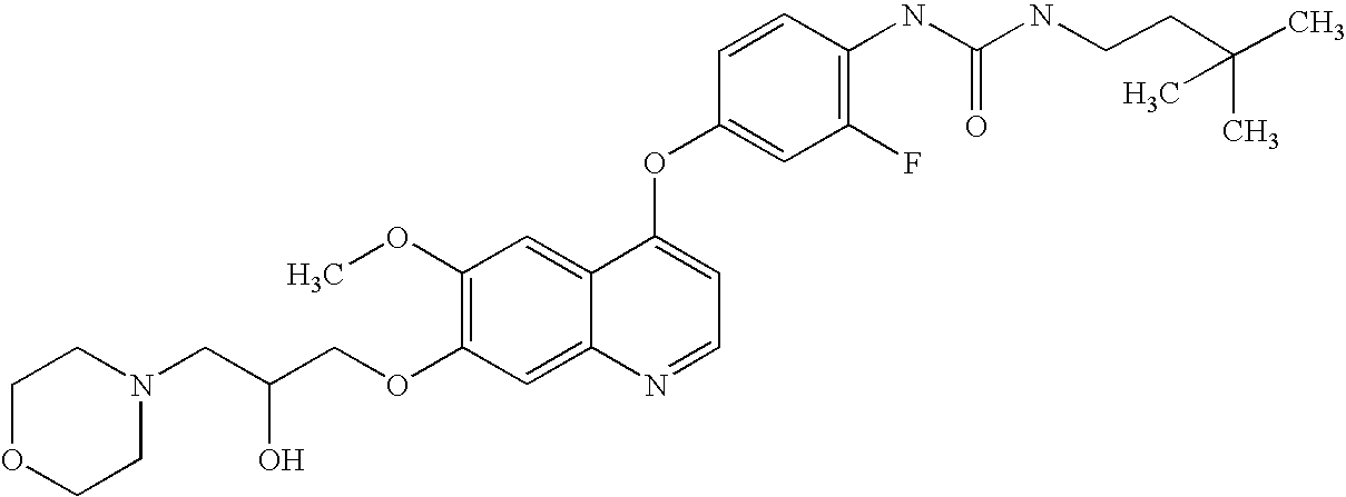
C1=CC(OC2=CC=NC3=CC(OCC(CN4CCOCC4)O)=C(OC)C=C23)=CC(F)=C1NC(=O)NCCC(C)(C)C
